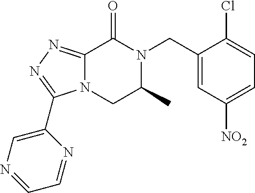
C12=NN=C(C3=CN=CC=N3)N1CC(C)N(CC1=CC([NO2])=CC=C1Cl)C2=O
